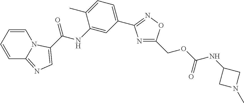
C1=CC=CC2=NC=C(C(NC3=CC(C4=NOC(COC(NC5CN(C)C5)=O)=N4)=CC=C3C)=O)N12
